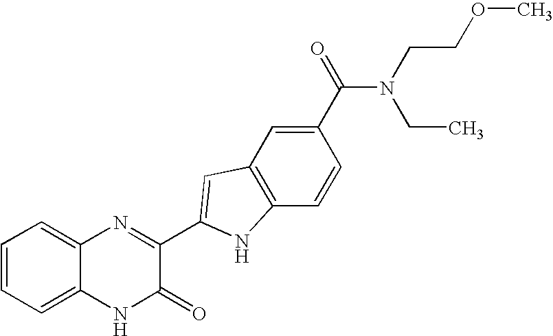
C1=C2C(=CC=C1)N=C(C1=CC3=C(C=CC(C(=O)N(CC)CCOC)=C3)N1)C(=O)N2
